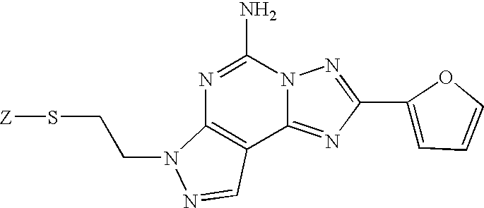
N1=C(N)N2C(=NC(C3=CC=CO3)=N2)C2=C1N(CCS[Z])N=C2
